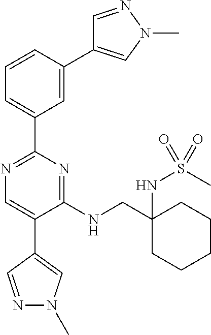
C1=NN(C)C=C1C1=CC(C2=NC=C(C3=CN(C)N=C3)C(NCC3(NS(=O)(C)=O)CCCCC3)=N2)=CC=C1
